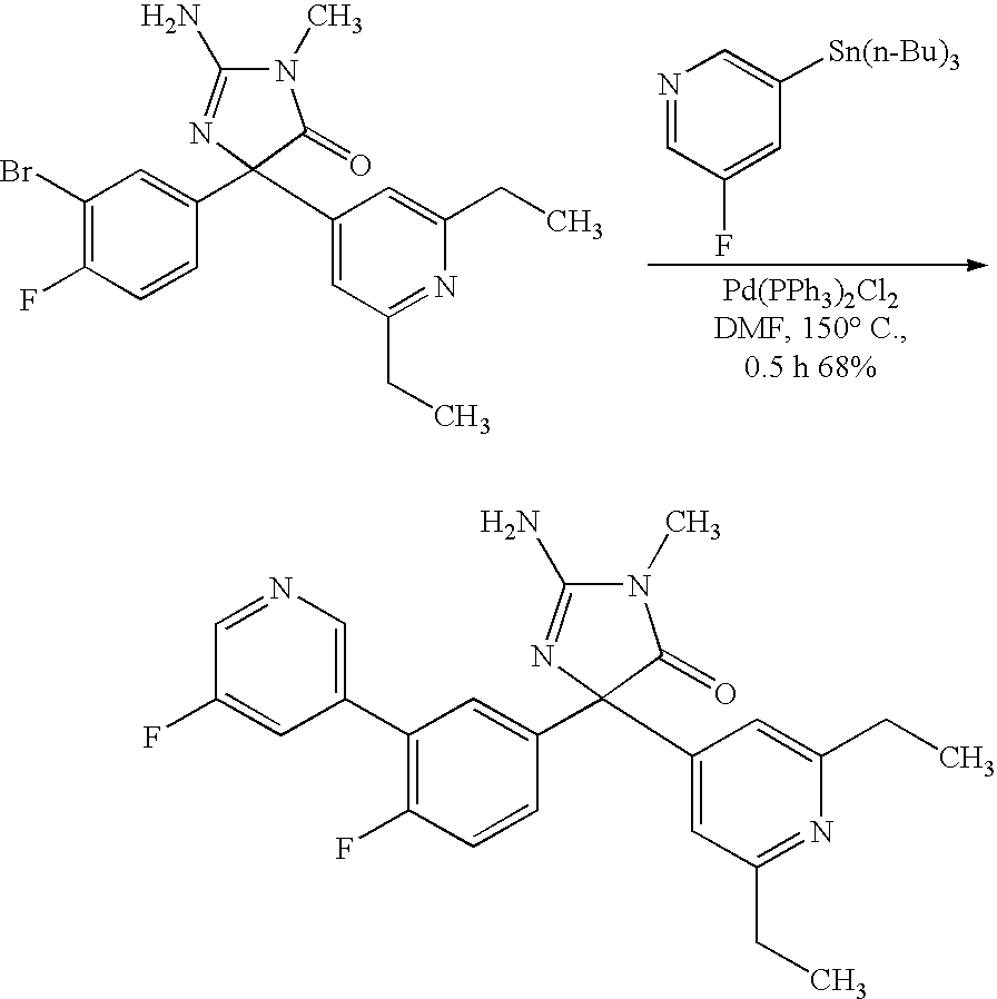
N1(C)C(N)=NC(C2=CC(Br)=C(F)C=C2)(C2=CC(CC)=NC(CC)=C2)C1=O.N1=CC(F)=CC([Sn(n-Bu)3])=C1.N1(C)C(N)=NC(C2=CC(C3=CN=CC(F)=C3)=C(F)C=C2)(C2=CC(CC)=NC(CC)=C2)C1=O
